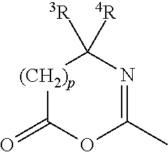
[(CH2)p]1C(=O)OC(C)=NC1([3R])[4R]
